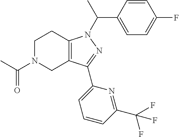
C1N(C(C)=O)CC2=C(C1)N(C(C1=CC=C(F)C=C1)C)N=C2C1=CC=CC(C(F)(F)F)=N1
